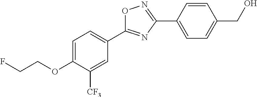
C1=C(OCCF)C([CF3])=CC(C2=NC(C3=CC=C(CO)C=C3)=NO2)=C1
